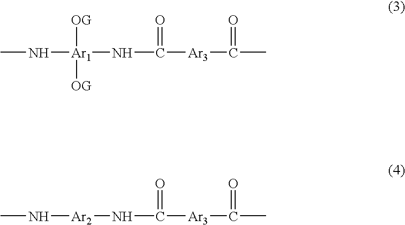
CN[Ar1]([OG])([OG])NC(=O)[Ar3]C(=O)C.CN[Ar2]NC(=O)[Ar3]C(=O)C
